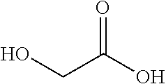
OCC(O)=O
